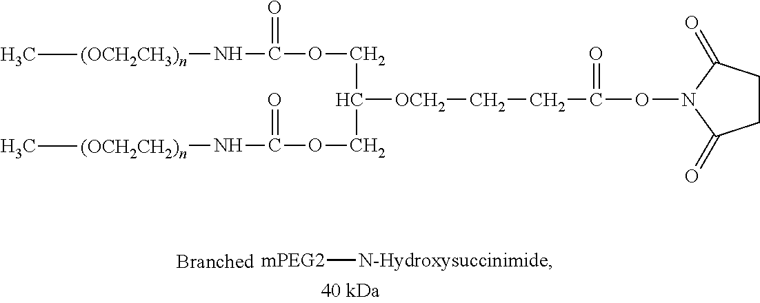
C(COC(=O)N[(OCH2CH3)n]C)(COC(=O)N[(OCH2CH2)n]C)[OCH2]CCC(ON1C(=O)CCC1=O)=O.[ mPEG2][N-Hydroxysuccinimide]
